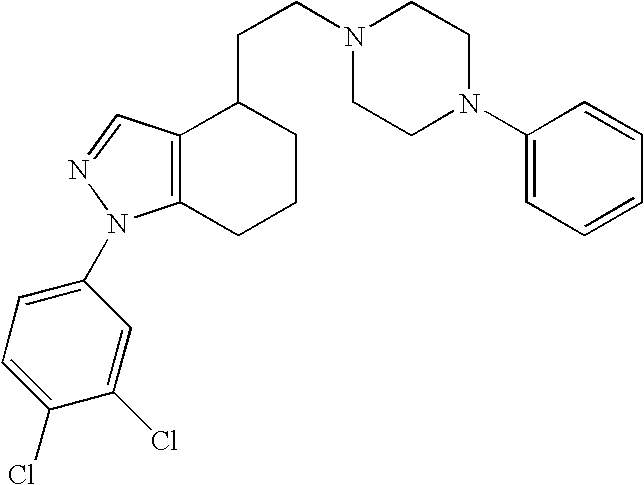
C12=C(CCCC1CCN1CCN(C3=CC=CC=C3)CC1)N(C1=CC=C(Cl)C(Cl)=C1)N=C2
